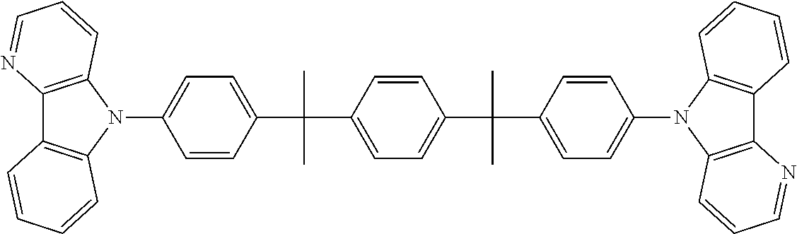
C12=C(N(C3=CC=C(C(C)(C)C4=CC=C(C(C5=CC=C(N6C7=C(C8=C6C=CC=C8)N=CC=C7)C=C5)(C)C)C=C4)C=C3)C3=C1C=CC=C3)C=CC=N2
